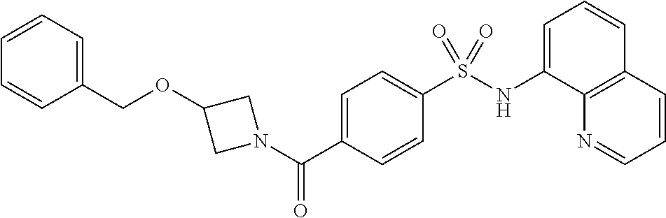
C(C1=CC=CC=C1)OC1CN(C(C2=CC=C(S(NC3=CC=CC4=C3N=CC=C4)(=O)=O)C=C2)=O)C1
